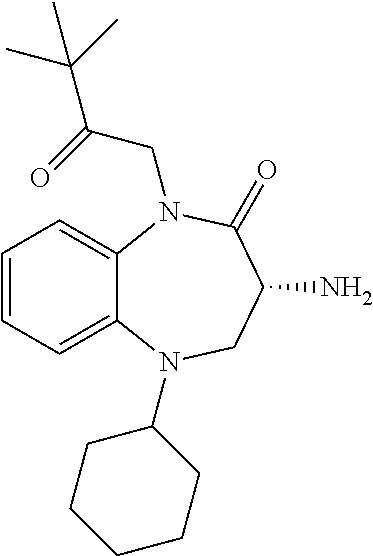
C1=CC=C2C(=C1)N(CC(C(C)(C)C)=O)C(=O)C(N)CN2C1CCCCC1
